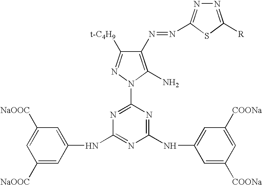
C1([NaOOC])=CC(NC2=NC(NC3=CC([COONa])=CC([COONa])=C3)=NC(N3C(N)=C(N=NC4=NN=C([R])S4)C([t-C4H9])=N3)=N2)=CC([NaOOC])=C1
